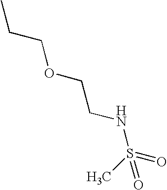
CCCOCCNS(=O)(C)=O
